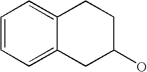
C1=CC=C2C(=C1)CCC(O)C2
